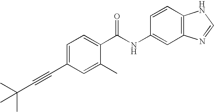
C1=C(C#CC(C)(C)C)C=C(C)C(C(NC2=CC3=C(C=C2)NC=N3)=O)=C1
